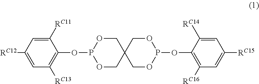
C1=C([RC11])C(OP2OCC3(CO2)COP(OC2=C([RC16])C=C([RC15])C=C2[RC14])OC3)=C([RC13])C=C1[RC12]
